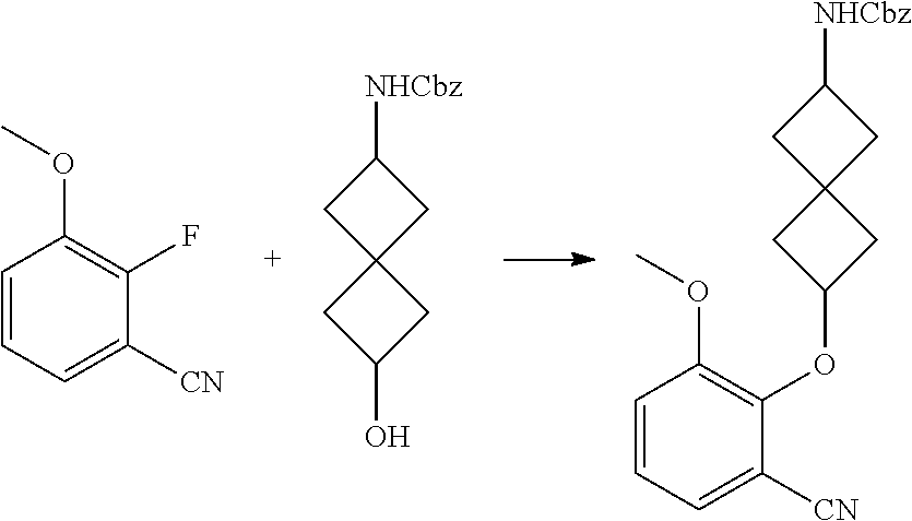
C1=CC=C([CN])C(OC2CC3(C2)CC([NHCbz])C3)=C1OC.OC1CC2(C1)CC([NHCbz])C2.C1=CC=C([CN])C(F)=C1OC
